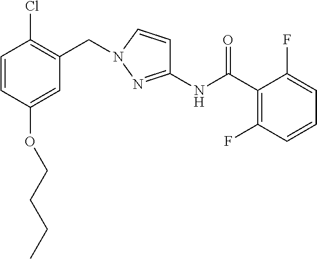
O(C1=CC(CN2C=CC(NC(C3=C(F)C=CC=C3F)=O)=N2)=C(Cl)C=C1)CCCC
